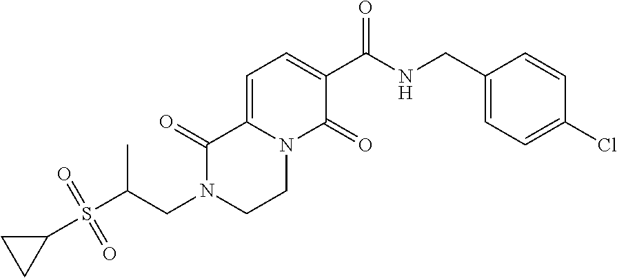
C1=C2N(C(=O)C(C(NCC3=CC=C(Cl)C=C3)=O)=C1)CCN(CC(S(C1CC1)(=O)=O)C)C2=O
